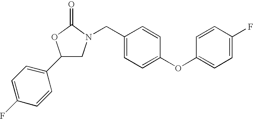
C1(C2=CC=C(F)C=C2)CN(CC2=CC=C(OC3=CC=C(F)C=C3)C=C2)C(=O)O1
